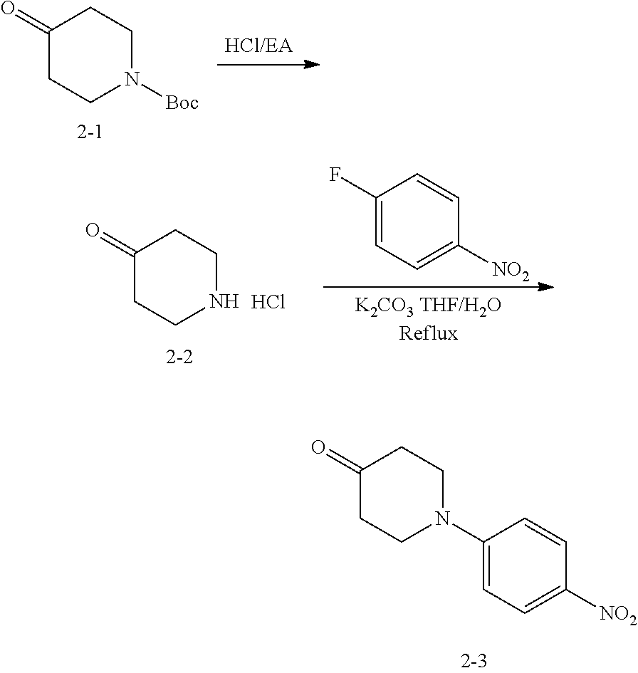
C1(=O)CCN([Boc])CC1.C1(=O)CCNCC1.Cl.C1(F)=CC=C([NO2])C=C1.C1(=O)CCN(C2=CC=C([NO2])C=C2)CC1
